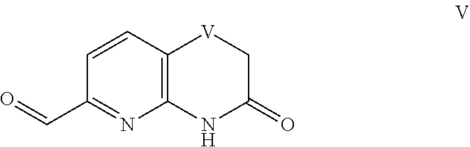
C12=C(C=CC(C=O)=N1)[V]CC(=O)N2
